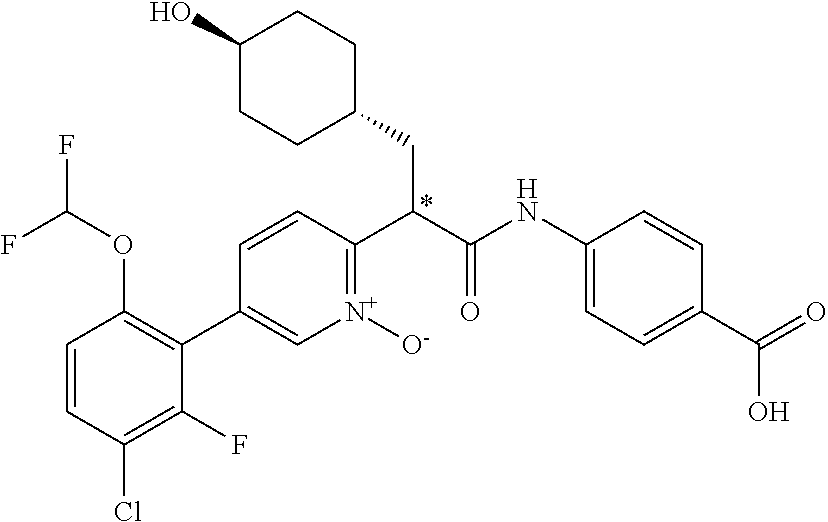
C1=CC(Cl)=C(F)C(C2=C[N+]([O-])=C(C(C(NC3=CC=C(C(=O)O)C=C3)=O)CC3CCC(O)CC3)C=C2)=C1OC(F)F
